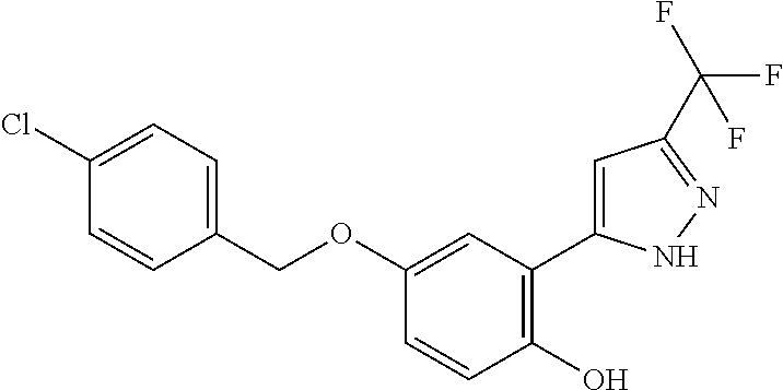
C1=CC(O)=C(C2=CC(C(F)(F)F)=NN2)C=C1OCC1=CC=C(Cl)C=C1
